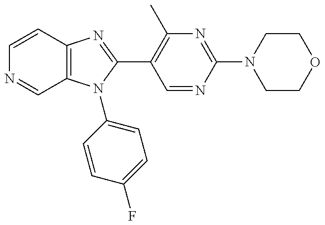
C12=C(N(C3=CC=C(F)C=C3)C(C3=C(C)N=C(N4CCOCC4)N=C3)=N1)C=NC=C2
